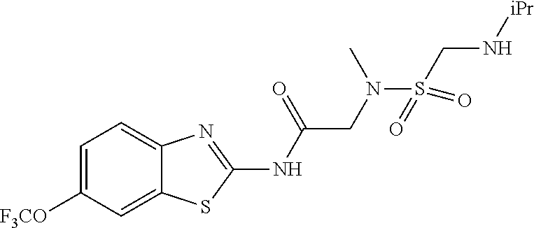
C1=C([F3CO])C=C2C(=C1)N=C(NC(CN(S(CN[iPr])(=O)=O)C)=O)S2
